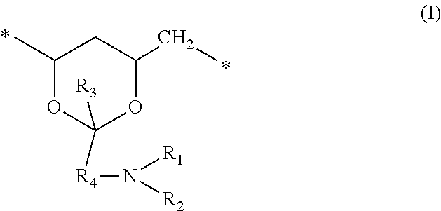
C1(C)OC([R4]N([R2])[R1])([R3])OC(CC)C1
